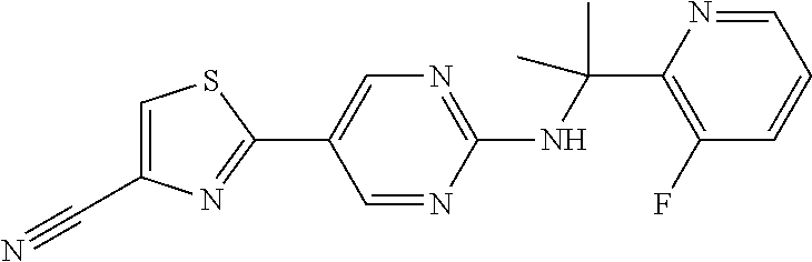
C1(NC(C2=C(F)C=CC=N2)(C)C)=NC=C(C2=NC(C#N)=CS2)C=N1
